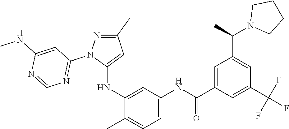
C1(C)=NN(C2=NC=NC(NC)=C2)C(NC2=CC(NC(C3=CC(C(N4CCCC4)C)=CC(C(F)(F)F)=C3)=O)=CC=C2C)=C1
